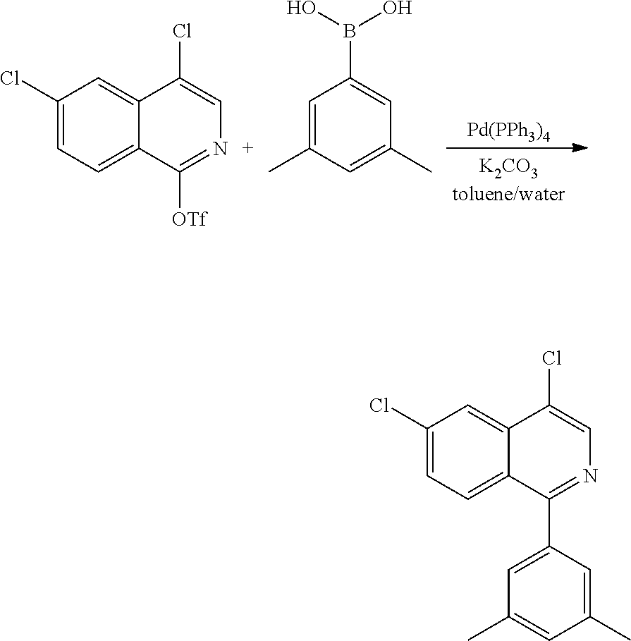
[Pd(PPh3)4].C1(Cl)=CC=C2C(=C1)C(Cl)=CN=C2[OTf].C1=C(C)C=C(C)C=C1B(O)O.C1(Cl)=CC=C2C(=C1)C(Cl)=CN=C2C1=CC(C)=CC(C)=C1
